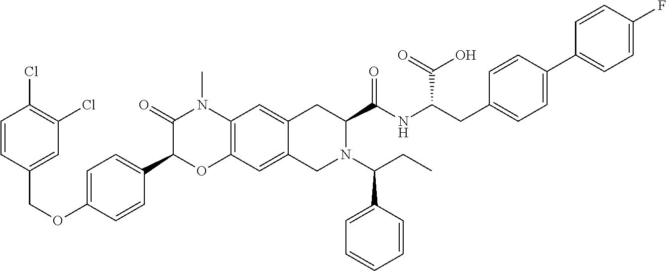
C12=C(C=C3C(=C1)CC(C(NC(CC1=CC=C(C4=CC=C(F)C=C4)C=C1)C(=O)O)=O)N(C(CC)C1=CC=CC=C1)C3)OC(C1=CC=C(OCC3=CC(Cl)=C(Cl)C=C3)C=C1)C(=O)N2C
